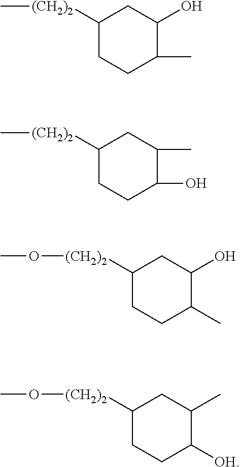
C1([(CH2)2]C)CCC(C)C(O)C1.C1([(CH2)2]C)CCC(O)C(C)C1.C1([(CH2)2]OC)CCC(C)C(O)C1.C1([(CH2)2]OC)CCC([OH])C(C)C1
